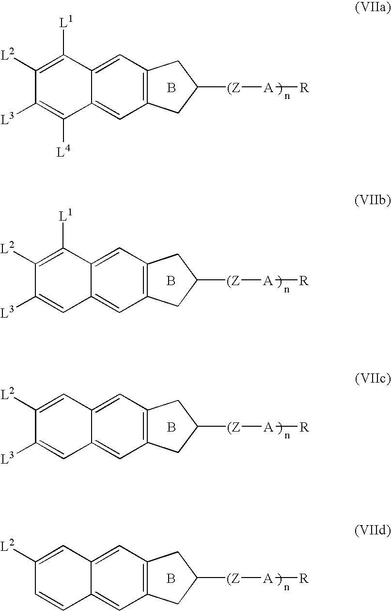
B.C1([L2])=C([L1])C2=CC3=C(C=C2C([L4])=C1[L3])CC([(Z][A][R])C3.B.C1([L2])=C([L1])C2=CC3=C(C=C2C=C1[L3])CC([(Z][A][R])C3.B.C1([L2])=CC2=CC3=C(C=C2C=C1[L3])CC([(Z][A][R])C3.B.C1([L2])=CC2=CC3=C(C=C2C=C1)CC([(Z][A][R])C3
